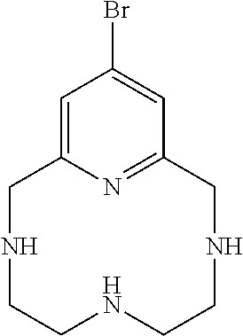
N1CC2=CC(Br)=CC(=N2)CNCCNCC1
